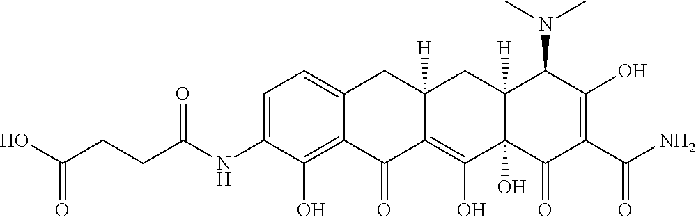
C1=C(NC(CCC(O)=O)=O)C(O)=C2C(=C1)CC1([H])C(=C(O)C3(O)C([H])(C1)C(N(C)C)C(O)=C(C(N)=O)C3=O)C2=O
